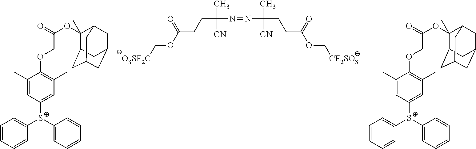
[O3SF2C]COC(CCC(C)([CN])N=NC(C)([CN])CCC(OC[CF2SO3])=O)=O.[S+](C1=CC(C)=C(OCC(OC2(C)C3CC4CC(CC2C4)C3)=O)C(C)=C1)(C1=CC=CC=C1)C1=CC=CC=C1.[S+](C1=CC(C)=C(OCC(OC2(C)C3CC4CC(CC2C4)C3)=O)C(C)=C1)(C1=CC=CC=C1)C1=CC=CC=C1
